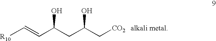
C(C(CC(C[CO2])O)O)=C[R10].[alkali metal]
